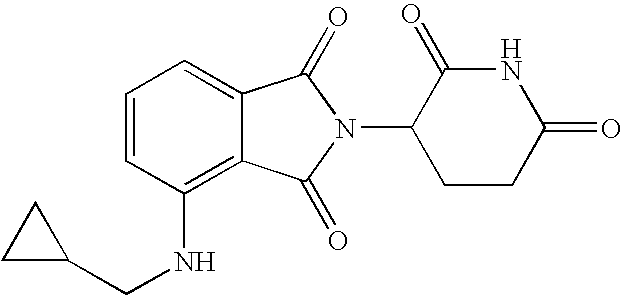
C(NC1=C2C(=CC=C1)C(=O)N(C1CCC(=O)NC1=O)C2=O)C1CC1
